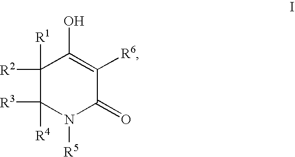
C1([R1])([R2])C([R3])([R4])N([R5])C(=O)C([R6])=C1O
